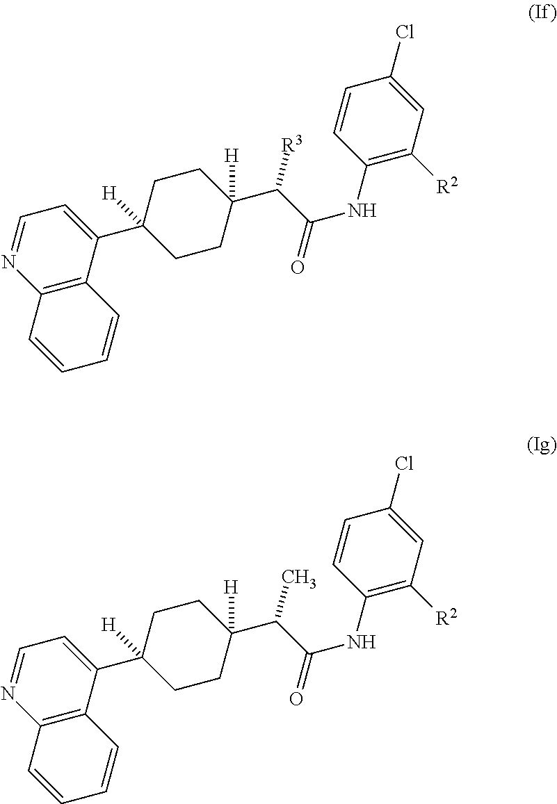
C1(C2([H])CCC(C(C(NC3=C([R2])C=C(Cl)C=C3)=O)[R3])([H])CC2)=CC=NC2=C1C=CC=C2.C1(C2([H])CCC(C(C(NC3=C([R2])C=C(Cl)C=C3)=O)C)([H])CC2)=CC=NC2=C1C=CC=C2
